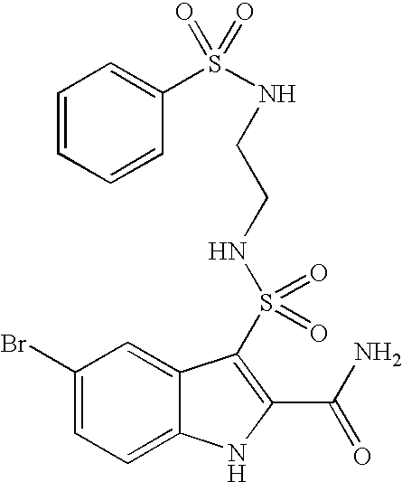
C1(Br)=CC=C2C(=C1)C(S(=O)(=O)NCCNS(C1=CC=CC=C1)(=O)=O)=C(C(N)=O)N2
